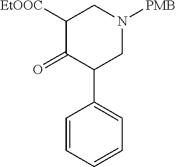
C1=CC=CC=C1C1CN([PMB])CC([EtOOC])C1=O
